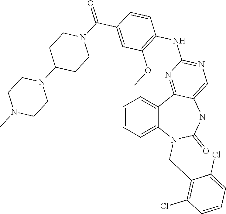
C1=CC=C2C(=C1)C1=NC(NC3=C(OC)C=C(C(=O)N4CCC(N5CCN(C)CC5)CC4)C=C3)=NC=C1N(C)C(=O)N2CC1=C(Cl)C=CC=C1Cl
